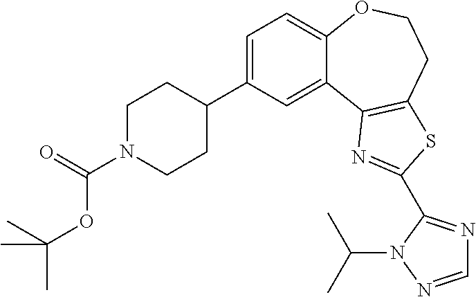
C1=C(C2CCN(C(=O)OC(C)(C)C)CC2)C=C2C(=C1)OCCC1=C2N=C(C2=NC=NN2C(C)C)S1
